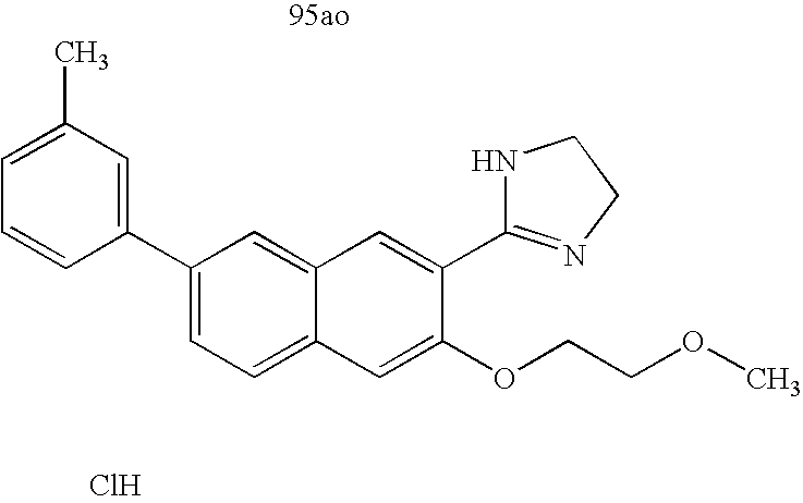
C1=C(C2=NCCN2)C(OCCOC)=CC2=CC=C(C3=CC(C)=CC=C3)C=C12.Cl
